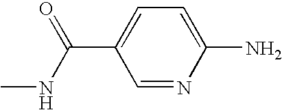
C1=NC(N)=CC=C1C(NC)=O
